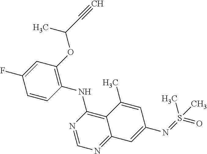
C1=CC(NC2=C3C(=NC=N2)C=C(N=S(=O)(C)C)C=C3C)=C(OC(C#C)C)C=C1F
